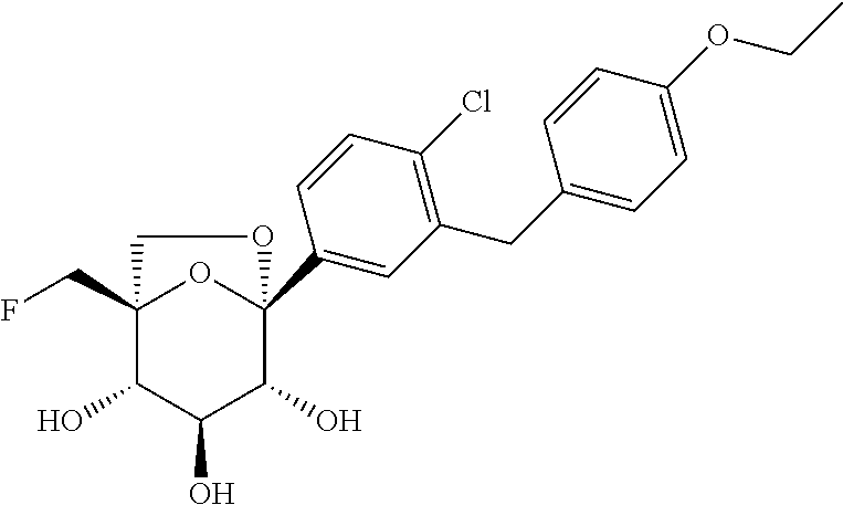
C12(CF)C(O)C(O)C(O)C(C3=CC(CC4=CC=C(OCC)C=C4)=C(Cl)C=C3)(O1)OC2
